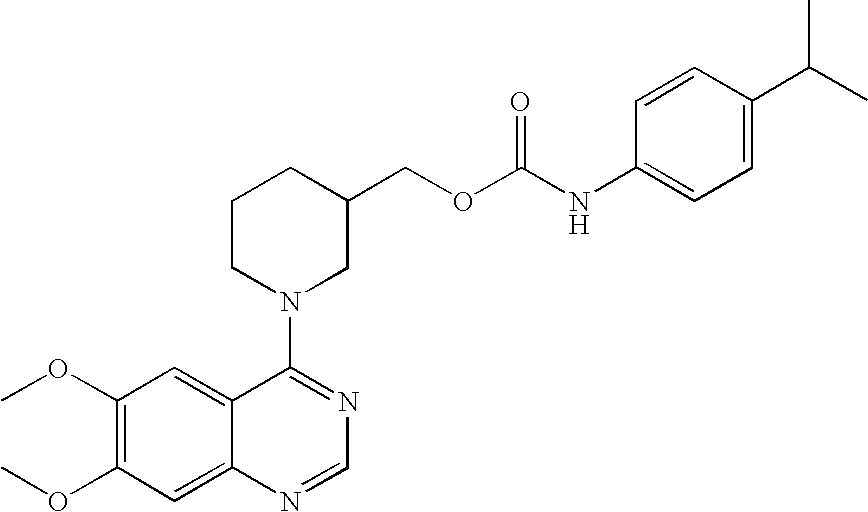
N1(C2=NC=NC3=CC(OC)=C(OC)C=C32)CC(COC(=O)NC2=CC=C(C(C)C)C=C2)CCC1
